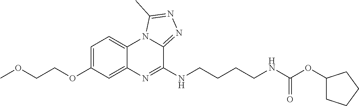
C1=C(OCCOC)C=C2C(=C1)N1C(=NN=C1C)C(NCCCCNC(OC1CCCC1)=O)=N2
